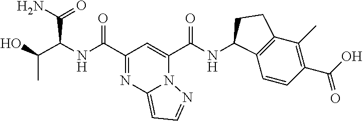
C(C1=NC2=CC=NN2C(C(NC2C3=C(C(C)=C(C(O)=O)C=C3)CC2)=O)=C1)(=O)NC(C(N)=O)C(O)C
